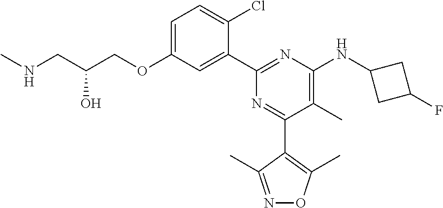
C1=C(OCC(CNC)O)C=C(C2=NC(NC3CC(F)C3)=C(C)C(C3=C(C)ON=C3C)=N2)C(Cl)=C1
